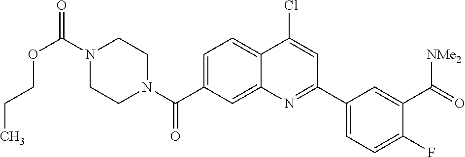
N1(C(OCCC)=O)CCN(C(=O)C2=CC=C3C(=C2)N=C(C2=CC=C(F)C(C(=O)[NMe2])=C2)C=C3Cl)CC1
